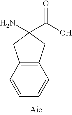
NC1(C(O)=O)CC2=C(C1)C=CC=C2
